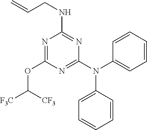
N1=C(N(C2=CC=CC=C2)C2=CC=CC=C2)N=C(NCC=C)N=C1OC([F3C])[CF3]
